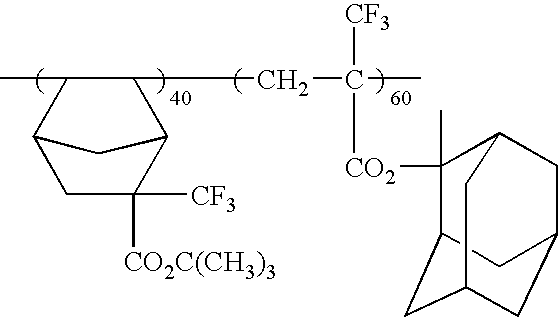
C1([CO2C(CH3)3])([CF3])C2C(CCC(C)([CF3])[CO2]C3(C)C4CC5CC(CC3C5)C4)C(C)C(C1)C2
